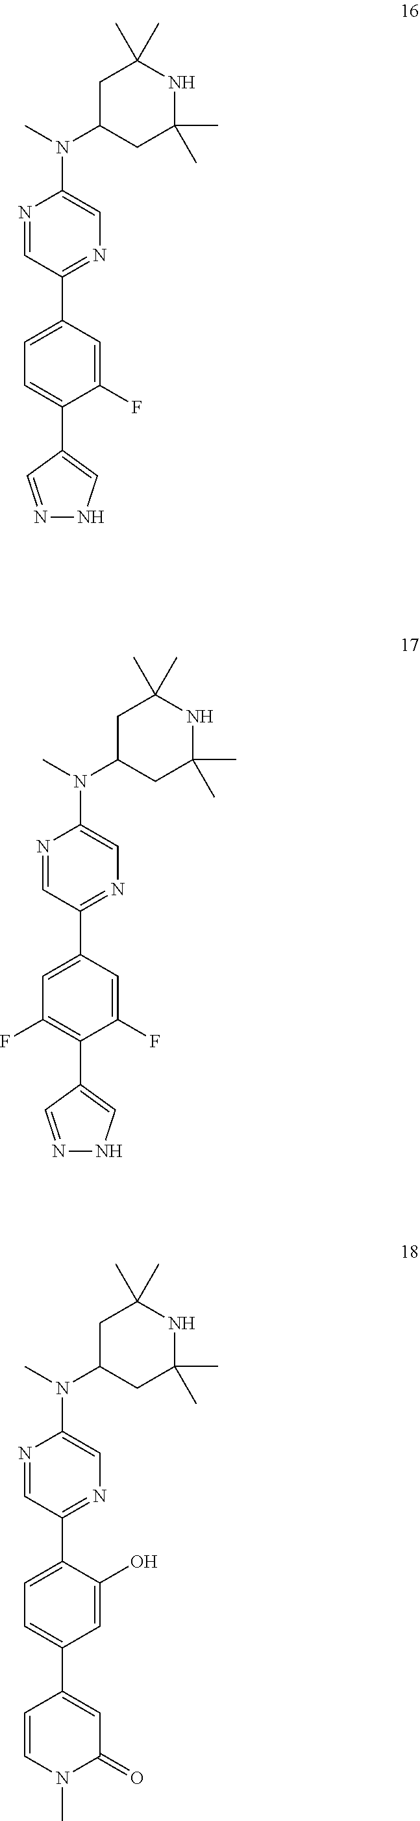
N1=CC(C2=CC=C(C3=CNN=C3)C(F)=C2)=NC=C1N(C1CC(C)(C)NC(C)(C)C1)C.N1=CC(C2=CC(F)=C(C3=CNN=C3)C(F)=C2)=NC=C1N(C1CC(C)(C)NC(C)(C)C1)C.N1=CC(C2=CC=C(C3=CC(=O)N(C)C=C3)C=C2O)=NC=C1N(C1CC(C)(C)NC(C)(C)C1)C
